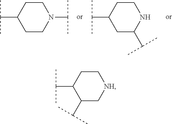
C1CC(C(C)C)CCN1C(C)C.C1CC(C(C)C)CC(C(C)C)N1.C1CC(C(C)C)C(C(C)C)C[NH]1
